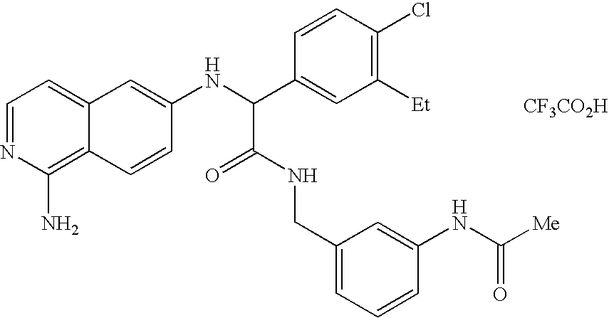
C1=NC(N)=C2C(=C1)C=C(NC(C1=CC([Et])=C(Cl)C=C1)C(=O)NCC1=CC=CC(NC([Me])=O)=C1)C=C2.[CF3CO2H]
